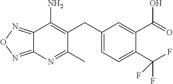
C12=NON=C1N=C(C)C(CC1=CC=C(C(F)(F)F)C(C(=O)O)=C1)=C2N
